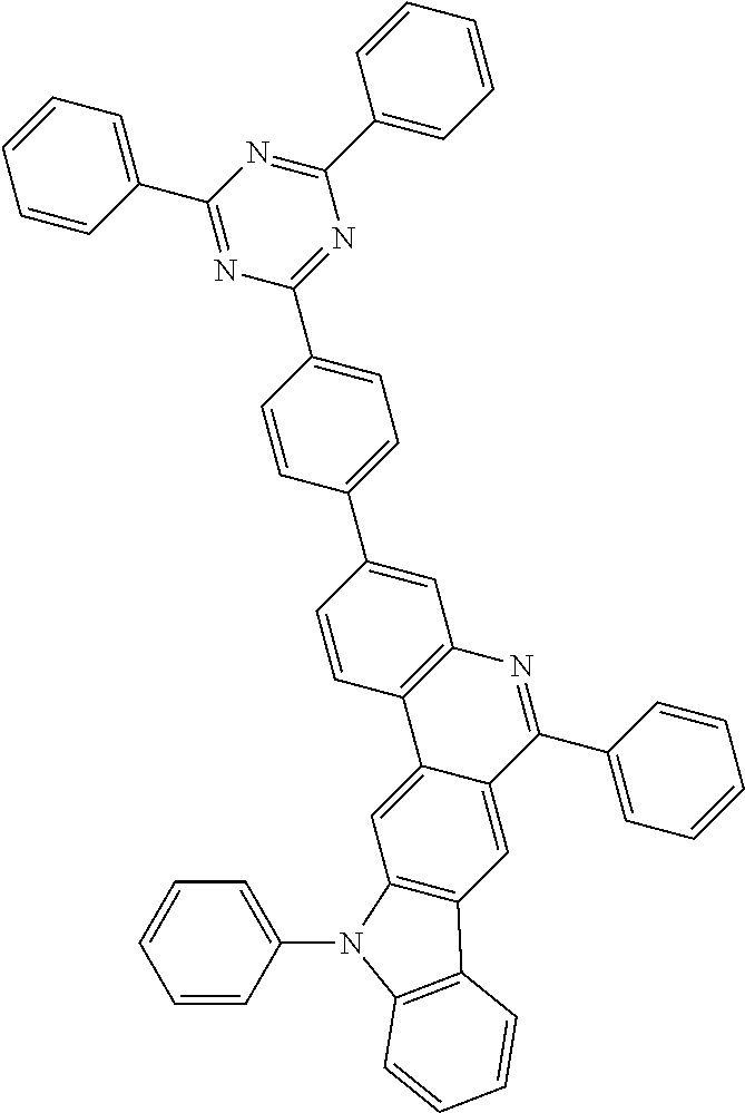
C1=CC(C2=NC(C3=CC=C(C4=CC5=C(C=C4)C4=CC6=C(C=C4C(C4=CC=CC=C4)=N5)C4=C(N6C5=CC=CC=C5)C=CC=C4)C=C3)=NC(C3=CC=CC=C3)=N2)=CC=C1
